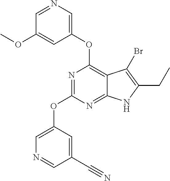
C12=NC(OC3=CN=CC(C#N)=C3)=NC(OC3=CN=CC(OC)=C3)=C1C(Br)=C(CC)N2
